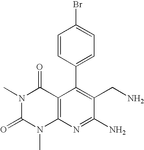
C1=CC(C2=C(CN)C(N)=NC3=C2C(=O)N(C)C(=O)N3C)=CC=C1Br
